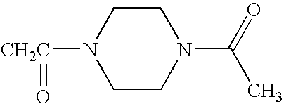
[CH2C](=O)N1CCN(C(=O)C)CC1
